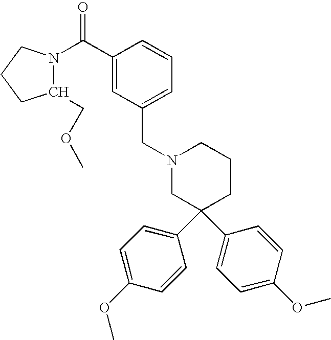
C1(COC)N(C(C2=CC(CN3CC(C4=CC=C(OC)C=C4)(C4=CC=C(OC)C=C4)CCC3)=CC=C2)=O)CCC1
